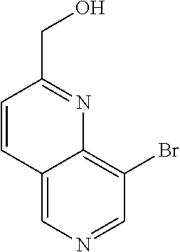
C12=CN=CC(Br)=C1N=C(CO)C=C2
